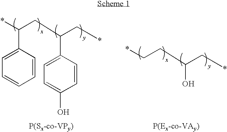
C(CC(C*)C1=CC=C(O)C=C1)(C1=CC=CC=C1)*.C(CC(C*)O)*
